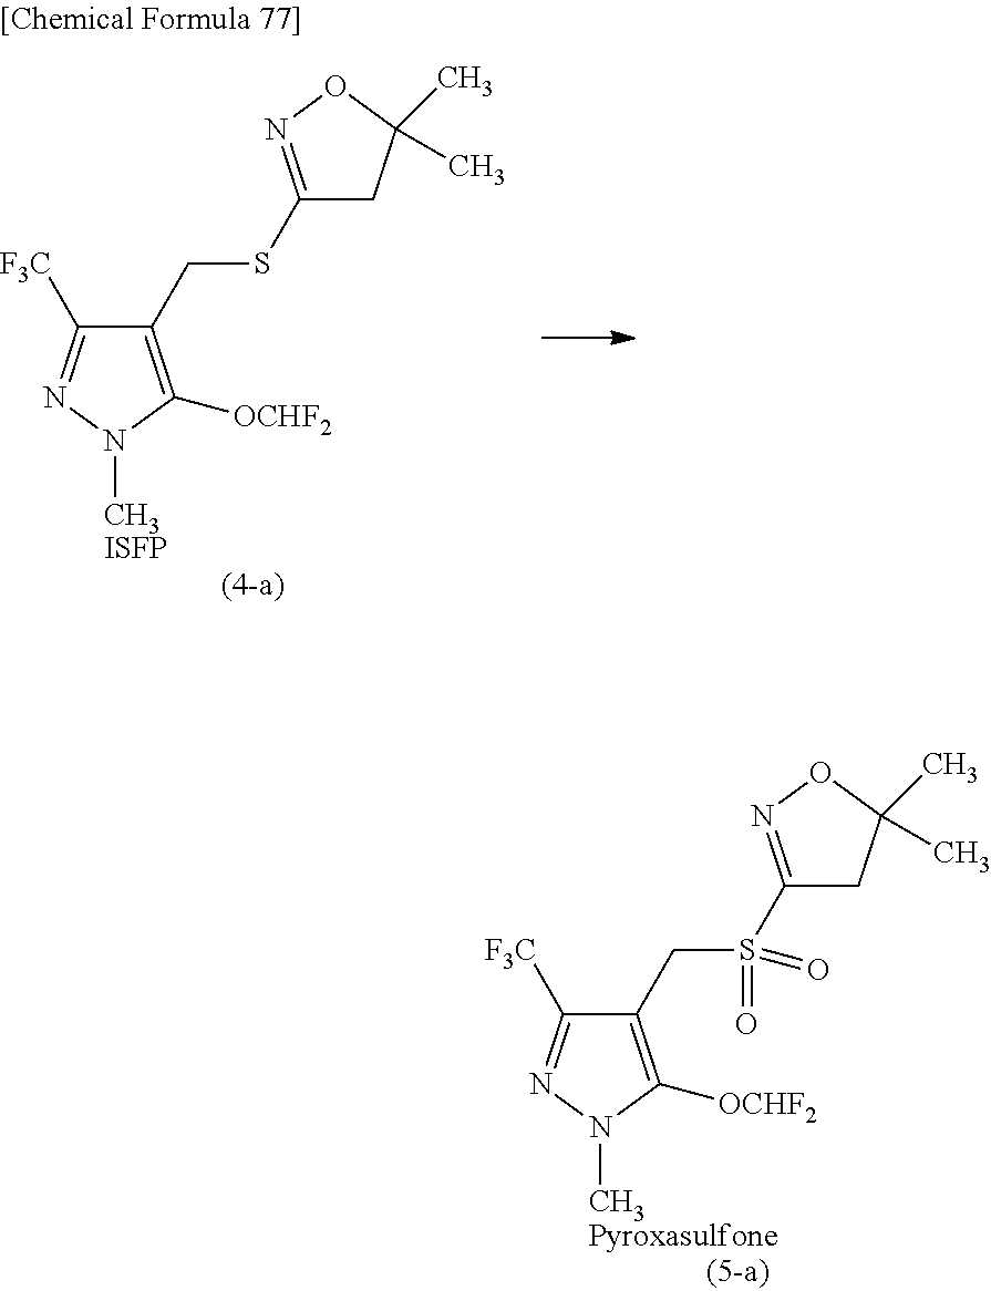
C1(CS(C2=NOC(C)(C)C2)(=O)=O)=C([OCHF2])N([CH3Pyroxasulfone])N=C1[F3C].C1(CSC2=NOC(C)(C)C2)=C([OCHF2])N([CH3ISFP])N=C1[F3C]
